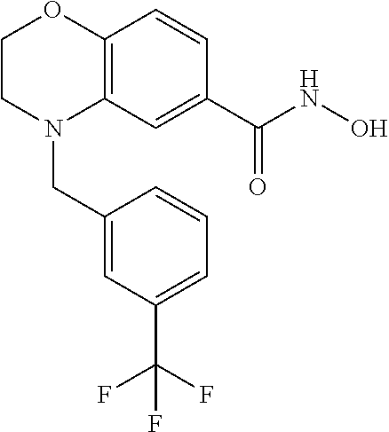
C12=C(C=C(C(NO)=O)C=C1)N(CC1=CC(C(F)(F)F)=CC=C1)CCO2
